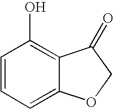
C1=CC=C2C(=C1O)C(=O)CO2
